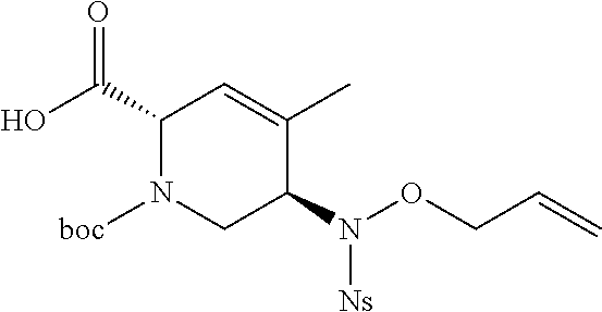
C1(C(O)=O)N([boc])CC(N([Ns])OCC=C)C(C)=C1
